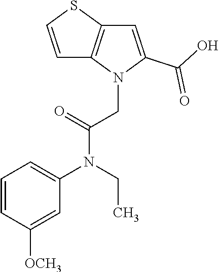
C1=CC([OCH3])=CC(N(CC)C(=O)CN2C(C(O)=O)=CC3=C2C=CS3)=C1
